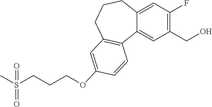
C12=CC(F)=C(CO)C=C1C1=C(CCC2)C=C(OCCCS(C)(=O)=O)C=C1
